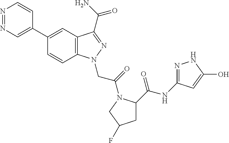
N1=NC=C(C2=CC3=C(C=C2)N(CC(=O)N2C(C(NC4=NNC(O)=C4)=O)CC(F)C2)N=C3C(N)=O)C=C1
